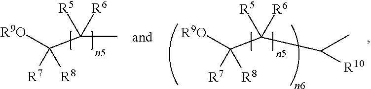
CC([R6])([R5])C([R9O])([R8])[R7].C(C([R6])([R5])C([R9O])([R8])[R7])(C)[R10]
